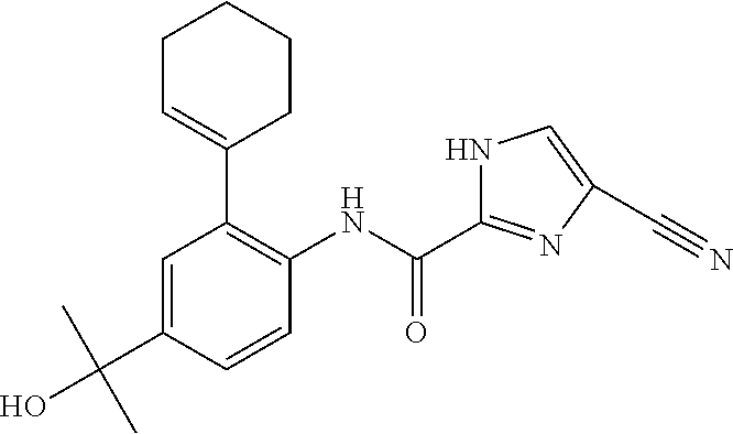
C1=C(C(O)(C)C)C=CC(NC(=O)C2=NC(C#N)=CN2)=C1C1=CCCCC1
